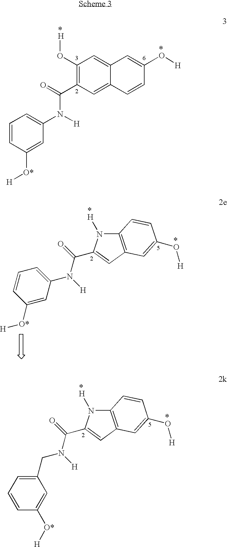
C1(O[*H])=C(C(=O)N([H])C2=CC=CC([O*][H])=C2)C=C2C(=C1)C=C([*O][H])C=C2.C1=CC([O*][H])=CC(N(C(=O)C2=CC3=C(N2[*H])C=CC([*O][H])=C3)[H])=C1.C(N(C(=O)C1=CC2=C(N1[*H])C=CC([*O][H])=C2)[H])C1=CC=CC([O*][H])=C1
